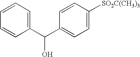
C1=CC=C(C(C2=CC=C([SO2C(CH3)3])C=C2)O)C=C1
